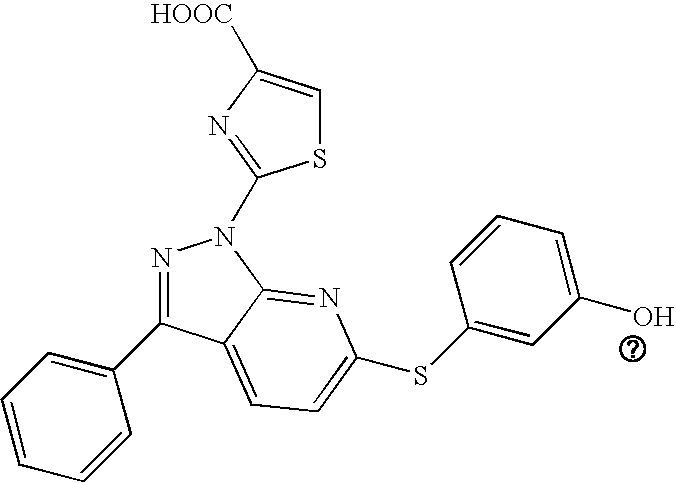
C1=CC(C2=NN(C3=NC([HOOC])=CS3)C3=NC(SC4=CC(O)=CC=C4)=CC=C23)=CC=C1
